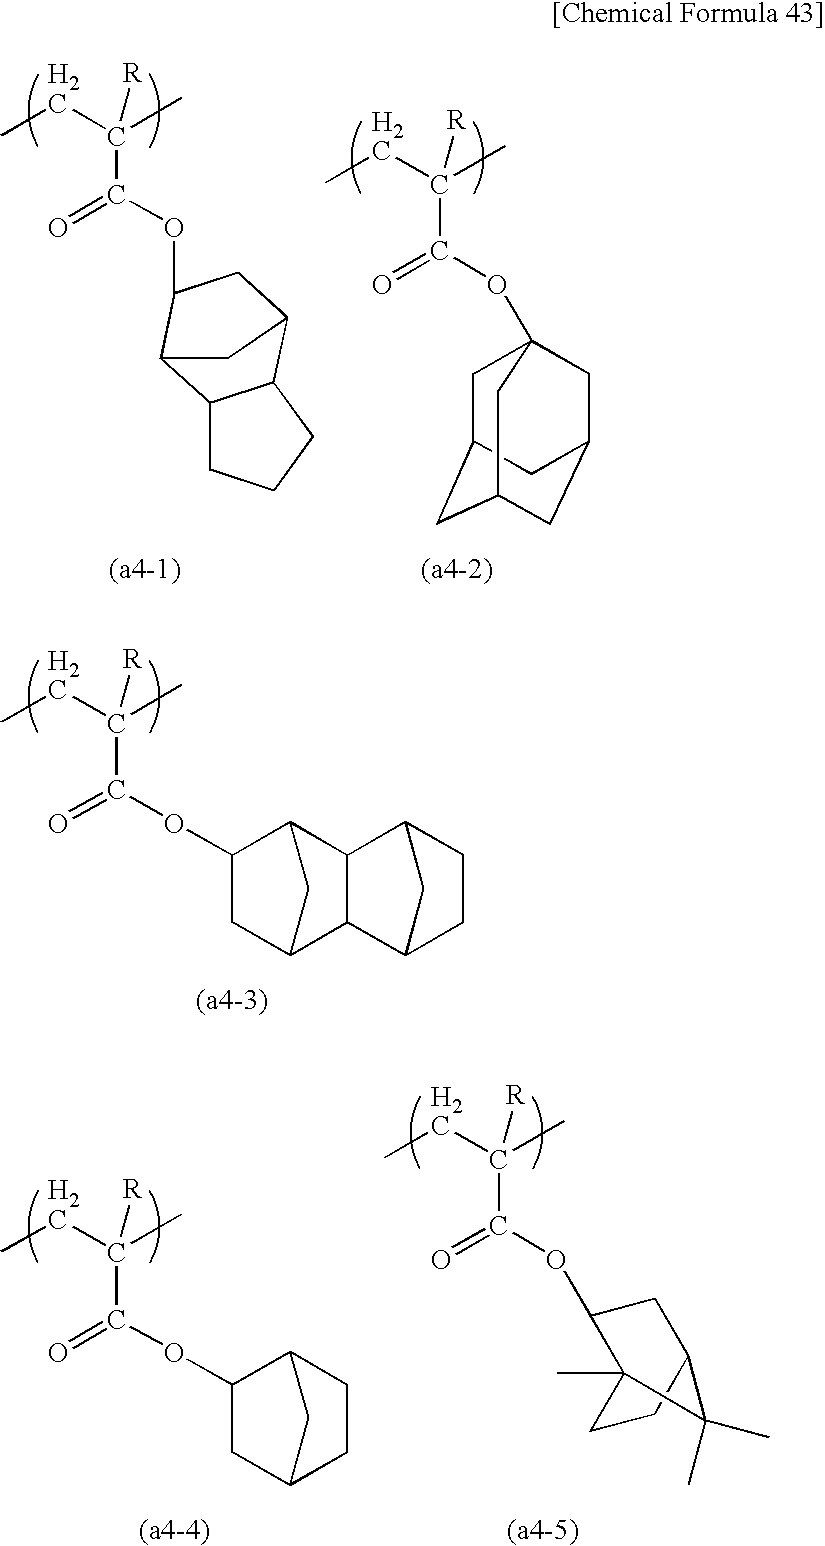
C(=O)(C([R])(C)CC)OC1CC2C3CCCC3C1C2.C(C([R])(C)CC)(OC12CC3CC(CC(C1)C3)C2)=O.C(C([R])(C)CC)(OC1CC2CC1C1C2C2CCC1C2)=O.C(C([R])(C)CC)(OC1CC2CC1CC2)=O.C(C([R])(C)CC)(OC1CC2CCC1(C)C2(C)C)=O
